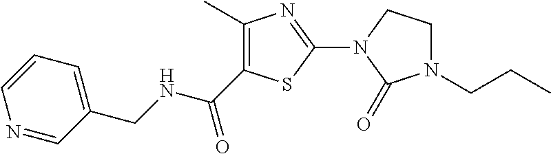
C1(C)=C(C(NCC2=CC=CN=C2)=O)SC(N2C(=O)N(CCC)CC2)=N1
